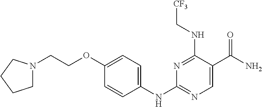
N1=C(NC[CF3])C(C(N)=O)=CN=C1NC1=CC=C(OCCN2CCCC2)C=C1
